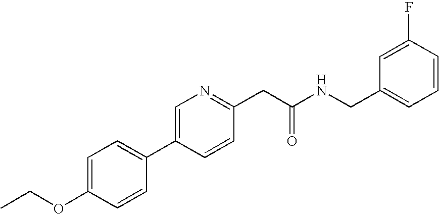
CCOC1=CC=C(C2=CN=C(CC(NCC3=CC=CC(F)=C3)=O)C=C2)C=C1
